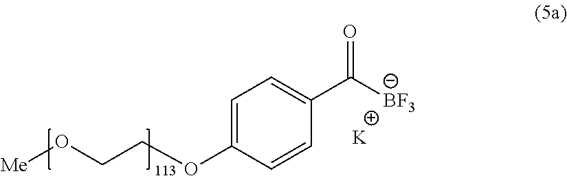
C1=C(OCCO[Me])C=CC(C(=O)[BF3])=C1.[K]
